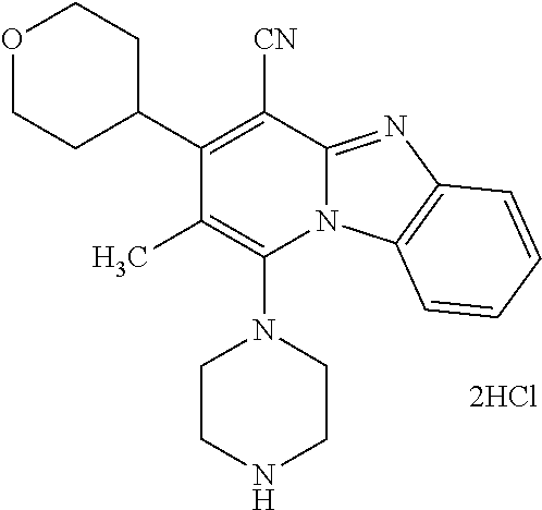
[2HCl].N1(C2=C(C)C(C3CCOCC3)=C([CN])C3=NC4=C(N23)C=CC=C4)CCNCC1
